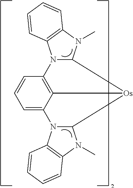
N12C(N(C)C3=C1C=CC=C3)[Os]1C3N(C)C4=C(C=CC=C4)N3C3=CC=CC2=C31
